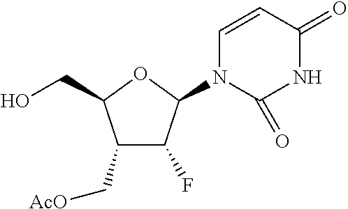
C1(C[AcO])C(F)C(N2C=CC(=O)NC2=O)OC1CO
